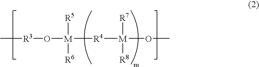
C[R3]O[M]([R4][M](OC)([R7])[R8])([R5])[R6]
